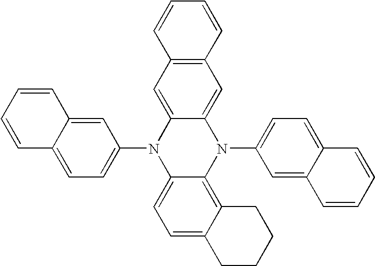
C1(N2C3=CC=C4C(=C3N(C3=CC=C5C(=C3)C=CC=C5)C3=CC5=C(C=C23)C=CC=C5)CCCC4)=CC=C2C(=C1)C=CC=C2
